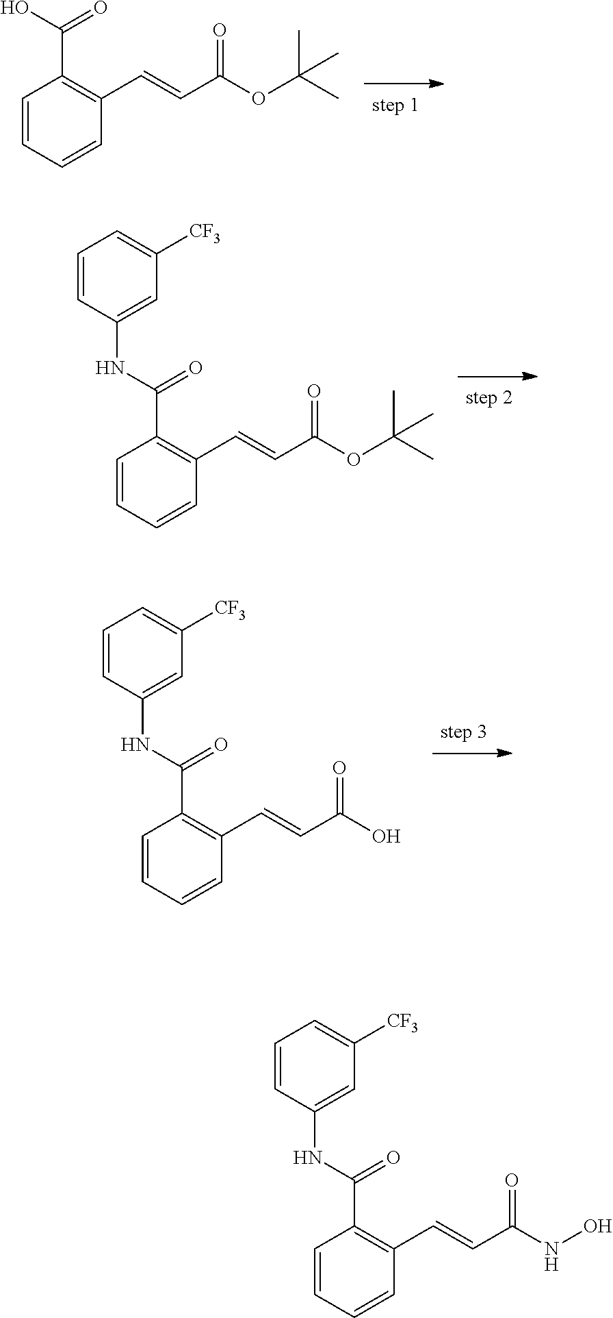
C1=CC=CC(C=CC(OC(C)(C)C)=O)=C1C(O)=O.C1=CC=CC(C=CC(OC(C)(C)C)=O)=C1C(NC1=CC([CF3])=CC=C1)=O.C1=CC=CC(C=CC(O)=O)=C1C(NC1=CC([CF3])=CC=C1)=O.C1=CC=CC(C=CC(NO)=O)=C1C(NC1=CC([CF3])=CC=C1)=O
